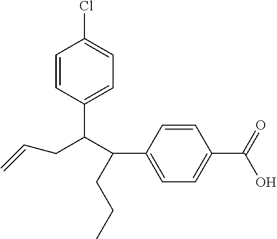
C1=CC(C(C(C2=CC=C(C(O)=O)C=C2)CCC)CC=C)=CC=C1Cl
